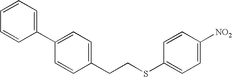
C1=CC=CC(C2=CC=C(CCSC3=CC=C([NO2])C=C3)C=C2)=C1
